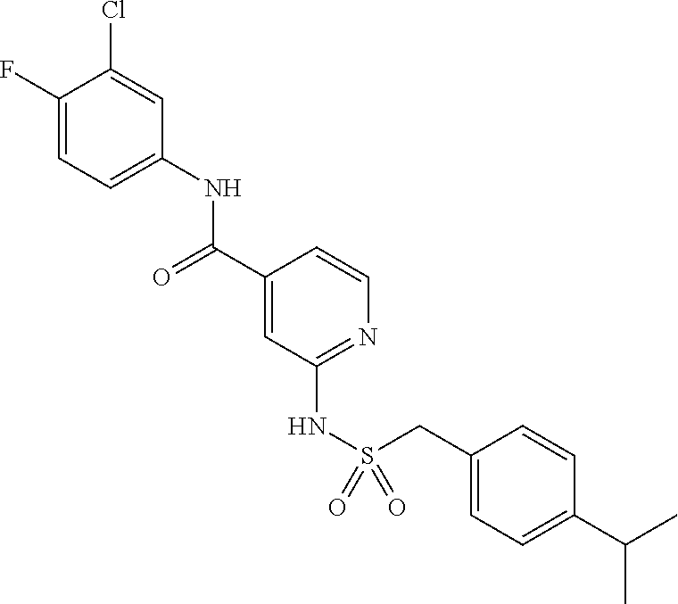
C1(F)=CC=C(NC(C2=CC(NS(=O)(=O)CC3=CC=C(C(C)C)C=C3)=NC=C2)=O)C=C1Cl
